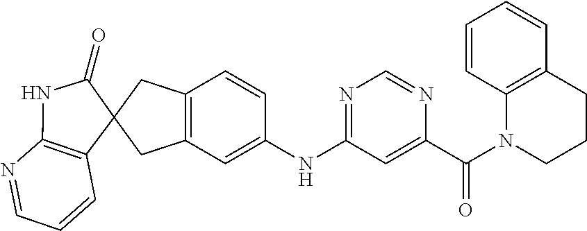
C12=C(C=C(NC3=NC=NC(C(N4CCCC5=C4C=CC=C5)=O)=C3)C=C1)CC1(C2)C2=C(N=CC=C2)NC1=O
